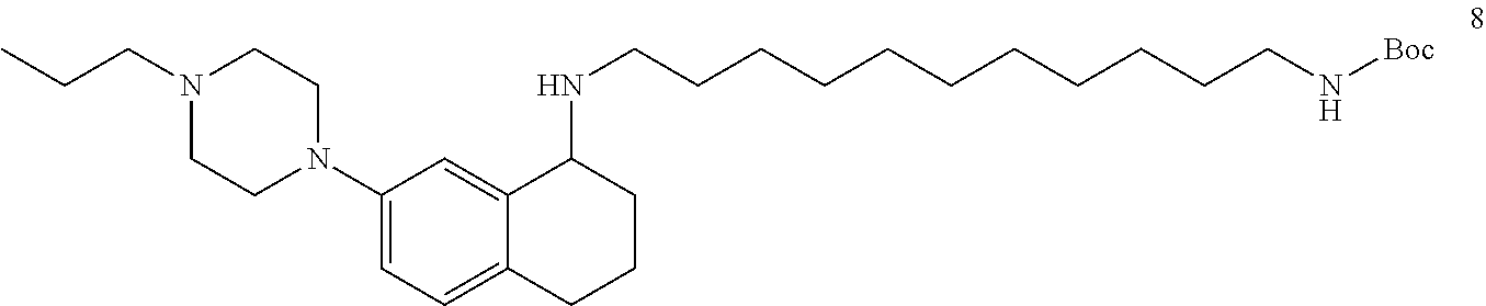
C1(N2CCN(CCC)CC2)=CC=C2C(=C1)C(NCCCCCCCCCCCN[Boc])CCC2
